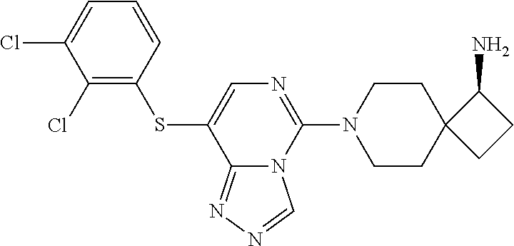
C1(Cl)=C(SC2=CN=C(N3CCC4(CC3)CCC4N)N3C2=NN=C3)C=CC=C1Cl
